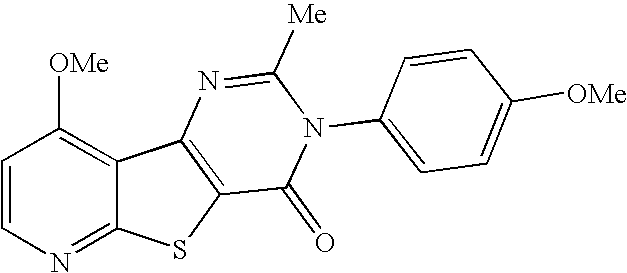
C1=CN=C2C(=C1[OMe])C1=C(S2)C(=O)N(C2=CC=C([OMe])C=C2)C([Me])=N1
